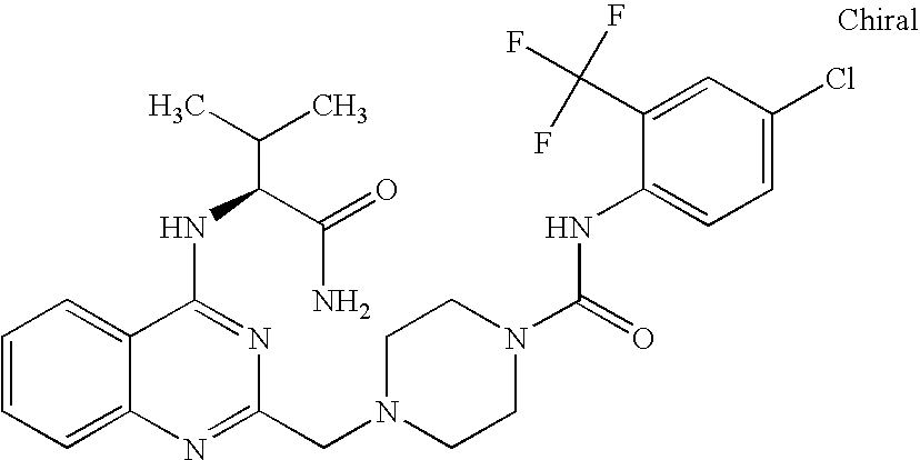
C1=CC=C2C(=C1)C(NC(C(N)=O)C(C)C)=NC(CN1CCN(C(=O)NC3=CC=C(Cl)C=C3C(F)(F)F)CC1)=N2
